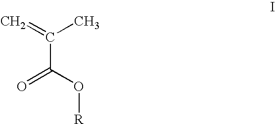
C(C(=C)C)(O[R])=O
